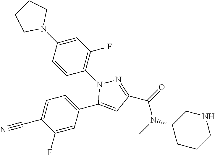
N1CC(N(C(C2=NN(C3=C(F)C=C(N4CCCC4)C=C3)C(C3=CC=C(C#N)C(F)=C3)=C2)=O)C)CCC1
